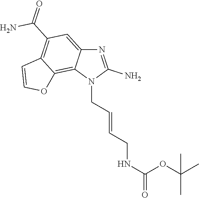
N1=C(N)N(CC=CCNC(=O)OC(C)(C)C)C2=C3C(=C(C(=O)N)C=C12)C=CO3
